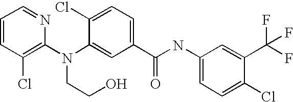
C1=CC(Cl)=C(N(C2=CC(C(NC3=CC=C(Cl)C(C(F)(F)F)=C3)=O)=CC=C2Cl)CCO)N=C1
